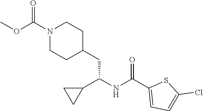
C1=C(C(NC(CC2CCN(C(OC)=O)CC2)C2CC2)=O)SC(Cl)=C1
